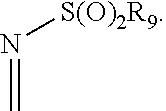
C=N[S(O)2R9]
